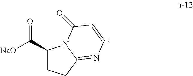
C1(C([NaO])=O)CCC2=NC=CC(=O)N12
